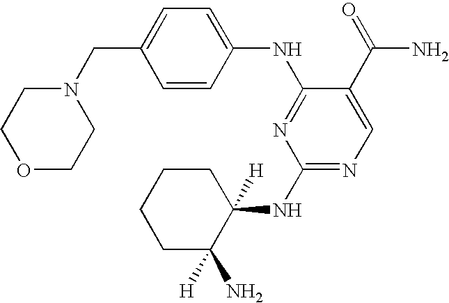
C1(CN2CCOCC2)=CC=C(NC2=NC(NC3([H])CCCCC3(N)[H])=NC=C2C(=O)N)C=C1
